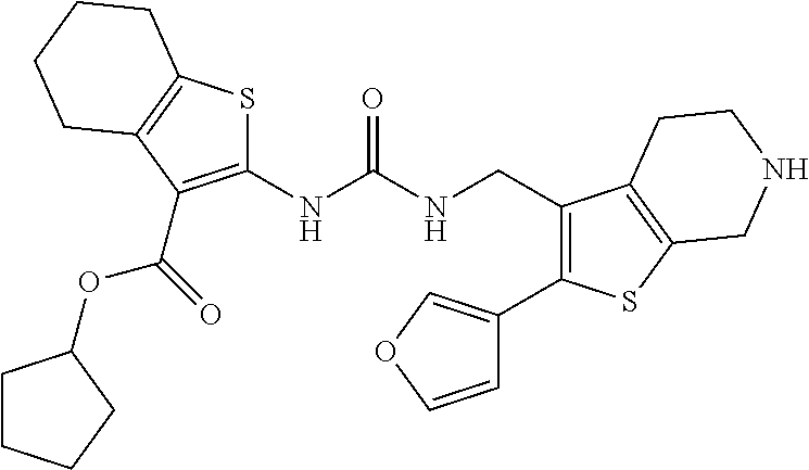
C1(NC(NCC2=C(C3=COC=C3)SC3=C2CCNC3)=O)=C(C(OC2CCCC2)=O)C2=C(S1)CCCC2
